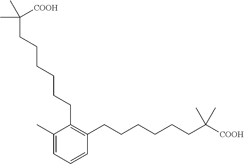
C1(C)=CC=CC(CCCCCCC([COOH])(C)C)=C1CCCCCCC(C)([COOH])C
